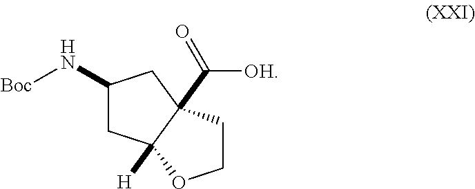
C1(N[Boc])CC2([H])C(C(=O)[OH])(C1)CCO2
